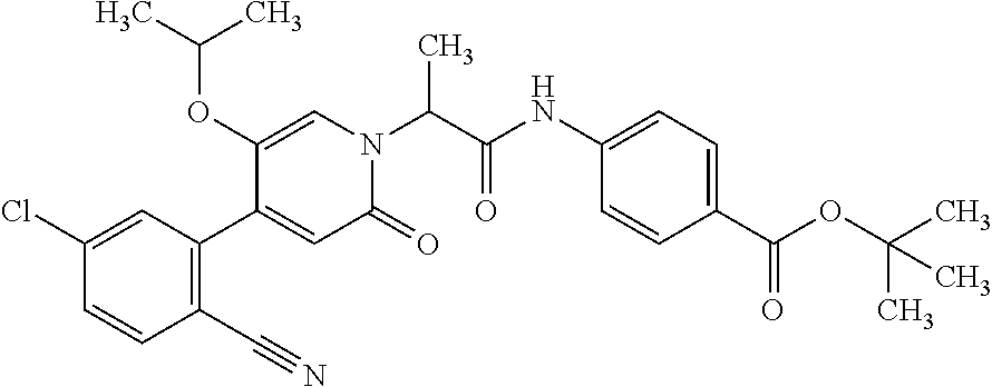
N(C1=CC=C(C(OC(C)(C)C)=O)C=C1)C(C(C)N1C=C(OC(C)C)C(C2=C(C#N)C=CC(Cl)=C2)=CC1=O)=O
